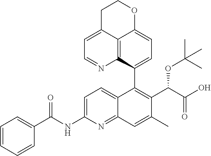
C12=C3C(C4=C(C(C(O)=O)OC(C)(C)C)C(C)=CC5=NC(NC(C6=CC=CC=C6)=O)=CC=C45)=CC=C1OCCC2=CC=N3
